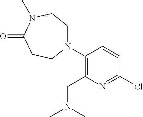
N1(C2=C(CN(C)C)N=C(Cl)C=C2)CCN(C)C(=O)CC1
